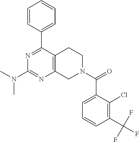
N1=C(C2=CC=CC=C2)C2=C(N=C1N(C)C)CN(C(=O)C1=CC=CC(C(F)(F)F)=C1Cl)CC2
